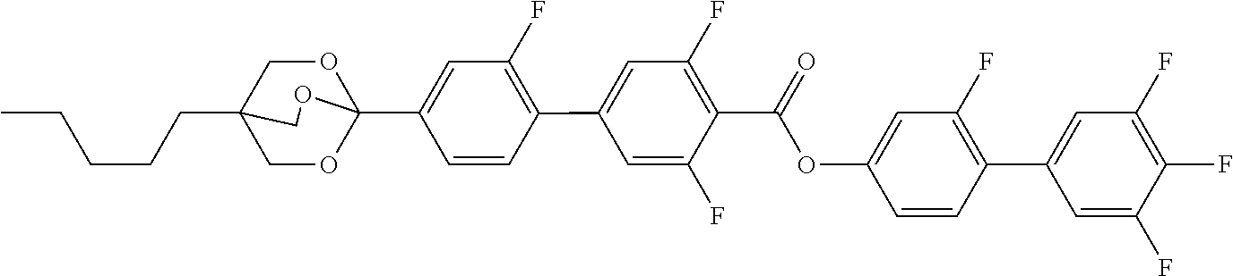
C(CCC12COC(C3=CC(F)=C(C4=CC(F)=C(C(OC5=CC(F)=C(C6=CC(F)=C(F)C(F)=C6)C=C5)=O)C(F)=C4)C=C3)(OC1)OC2)CC
